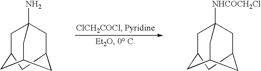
C1C2CC3CC1(N)CC(C2)C3.C1C2CC3CC1([NHCOCH2Cl])CC(C2)C3
